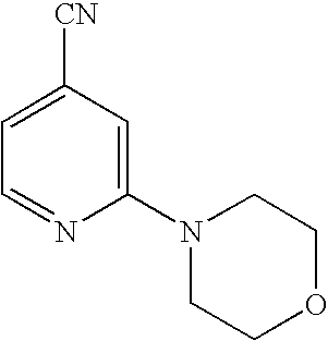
C1=C([CN])C=C(N2CCOCC2)N=C1
